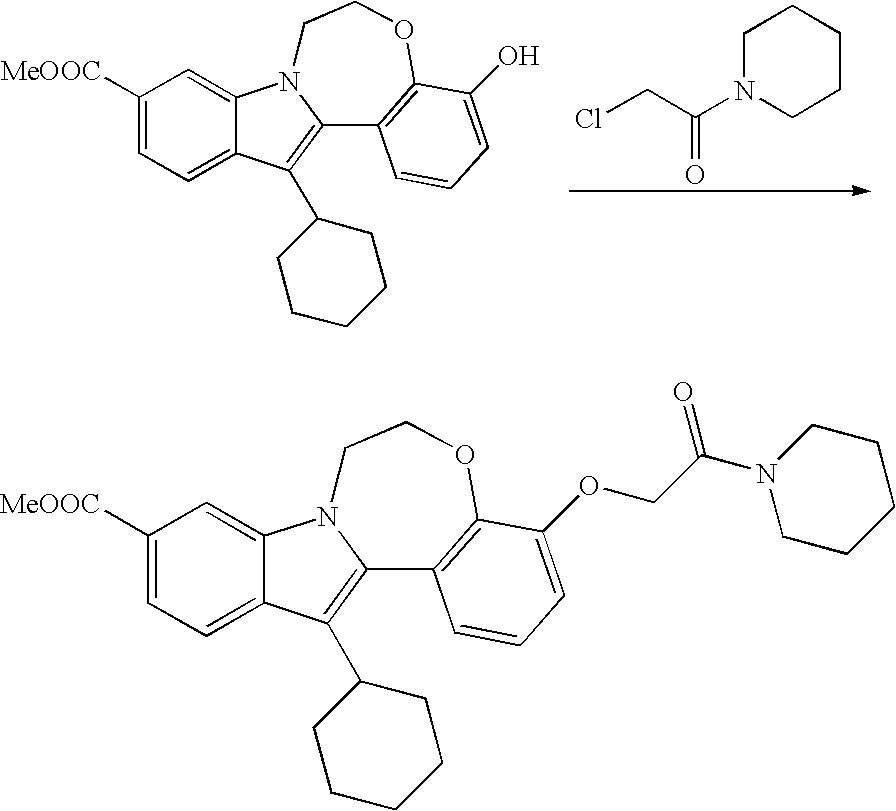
ClCC(N1CCCCC1)=O.[MeOOC]C1=CC=C2C(=C1)N1C(=C2C2CCCCC2)C2=C(OCC1)C(O)=CC=C2.[MeOOC]C1=CC=C2C(=C1)N1C(=C2C2CCCCC2)C2=C(OCC1)C(OCC(N1CCCCC1)=O)=CC=C2
